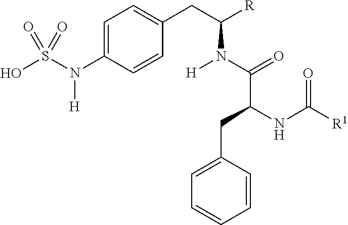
C1=C(N(S(O)(=O)=O)[H])C=CC(CC([R])N(C(C(NC([R1])=O)CC2=CC=CC=C2)=O)[H])=C1
